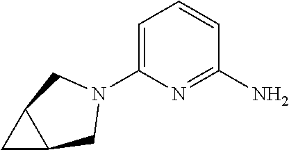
C1=C(N2CC3C(C2)C3)N=C(N)C=C1
